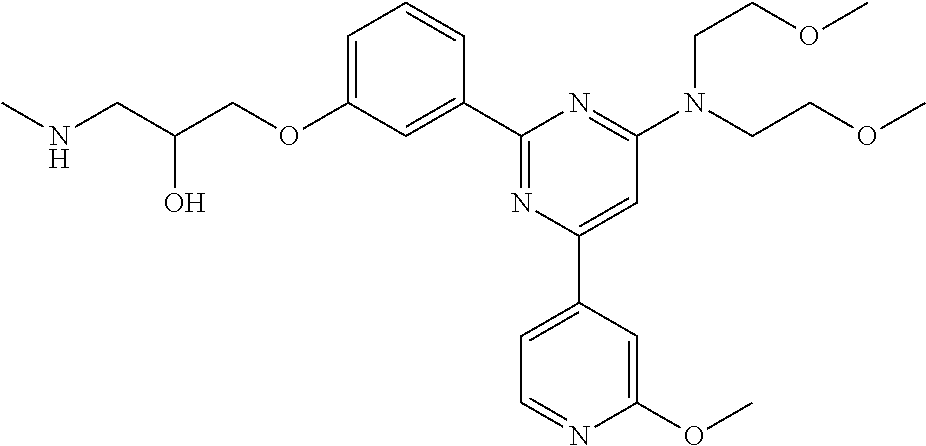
N(CC(COC1=CC=CC(C2=NC(C3=CC=NC(OC)=C3)=CC(N(CCOC)CCOC)=N2)=C1)O)C
